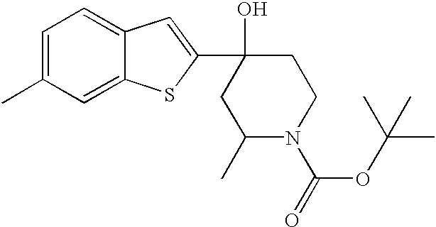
C1=C(C)C=C2C(=C1)C=C(C1(O)CC(C)N(C(=O)OC(C)(C)C)CC1)S2
